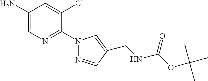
C1(N)=CN=C(N2N=CC(CNC(OC(C)(C)C)=O)=C2)C(Cl)=C1
